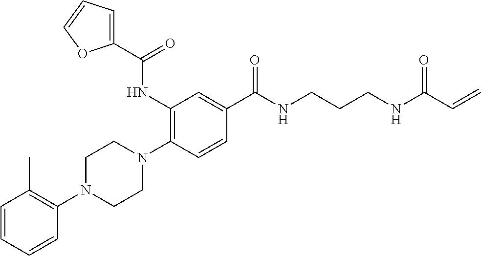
C1=CC=CC(N2CCN(C3=C(NC(C4=CC=CO4)=O)C=C(C(NCCCNC(C=C)=O)=O)C=C3)CC2)=C1C
